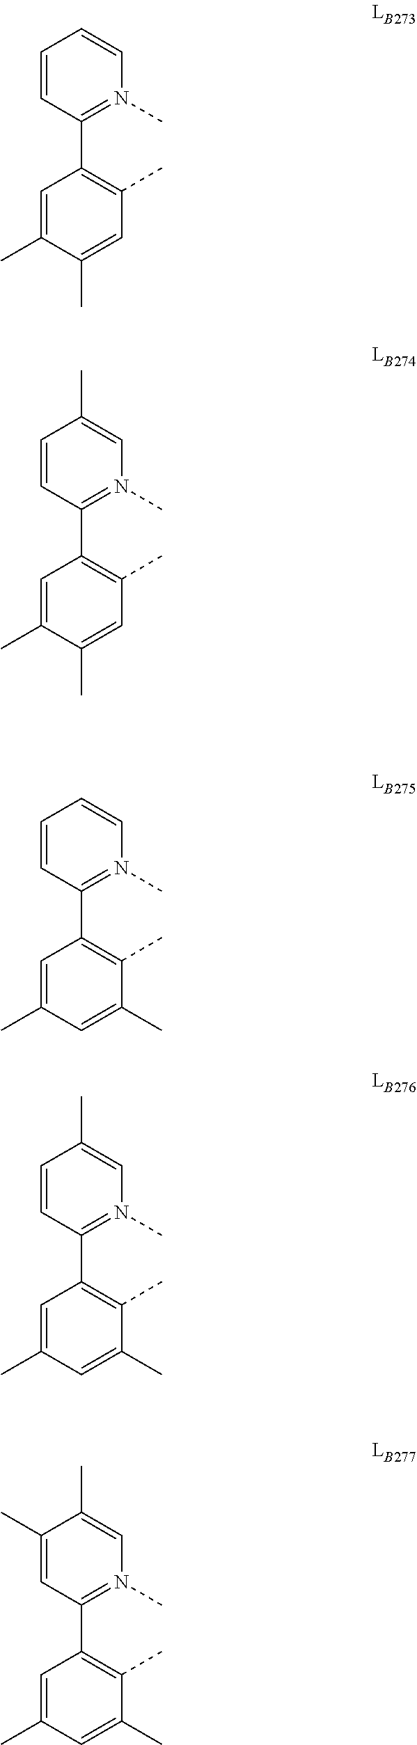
C1=C(C)C(C)=CC(C)=C1C1=N(C)C=C(C)C=C1.C1=C(C)C(C)=CC(C)=C1C1=N(C)C=CC=C1.C1=C(C)C=C(C)C(C)=C1C1=N(C)C=CC=C1.C1=C(C)C=C(C)C(C)=C1C1=N(C)C=C(C)C=C1.C1=C(C)C=C(C)C(C)=C1C1=N(C)C=C(C)C(C)=C1
